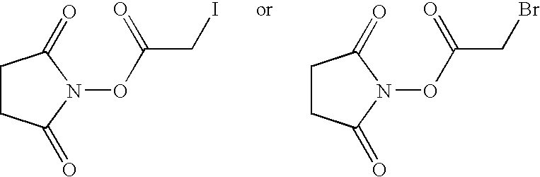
C1CC(=O)N(OC(CI)=O)C1=O.C1CC(=O)N(OC(CBr)=O)C1=O
